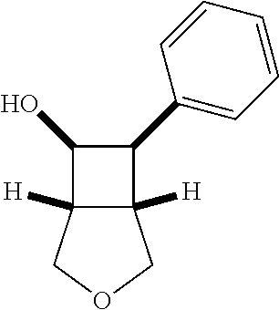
C12([H])C([H])(COC1)C(O)C2C1=CC=CC=C1
